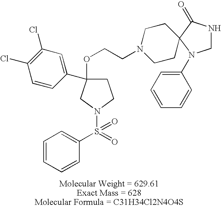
C1C(OCCN2CCC3(CC2)C(=O)NCN3C2=CC=CC=C2)(C2=CC(Cl)=C(Cl)C=C2)CN(S(=O)(C2=CC=CC=C2)=O)C1
